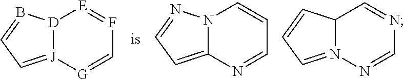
[D]12[J](=CC=B1)[G]=CF=[E]2.N12C(=CC=N1)N=CC=C2.C12N(=CC=C1)N=CN=C2
